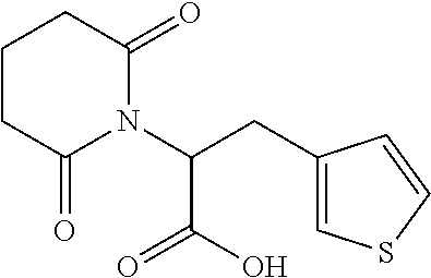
C1CCC(=O)N(C(CC2=CSC=C2)C(=O)O)C1=O
